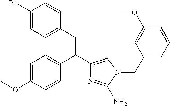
C1=C(OC)C=CC(C(C2=CN(CC3=CC=CC(OC)=C3)C(N)=N2)CC2=CC=C(Br)C=C2)=C1
